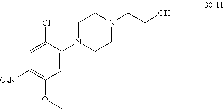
C1=C(N2CCN(CCO)CC2)C(Cl)=CC([O2N])=C1OC
